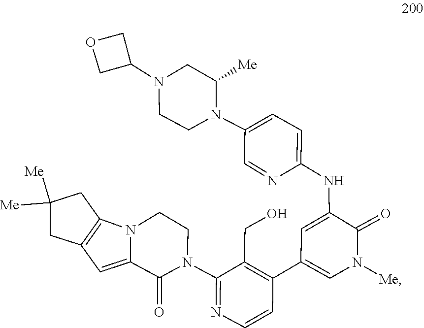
C12=CC3=C(N1CCN(C1=NC=CC(C4=CN([Me])C(=O)C(NC5=CC=C(N6CCN(C7COC7)CC6[Me])C=N5)=C4)=C1CO)C2=O)CC([Me])([Me])C3
